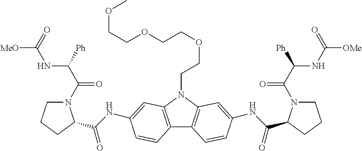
C12=C(N(CCOCCOCCOC)C3=C1C=CC(NC(=O)C1N(C(C([Ph])NC([OMe])=O)=O)CCC1)=C3)C=C(NC(=O)C1N(C(C([Ph])NC([MeO])=O)=O)CCC1)C=C2
